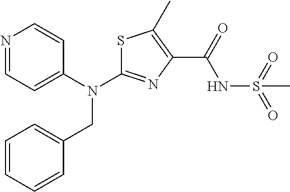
S1C(N(C2=CC=NC=C2)CC2=CC=CC=C2)=NC(C(=O)NS(=O)(=O)C)=C1C
